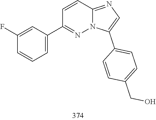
C1(C2=CC=CC(F)=C2)=NN2C(=NC=C2C2=CC=C(CO)C=C2)C=C1
